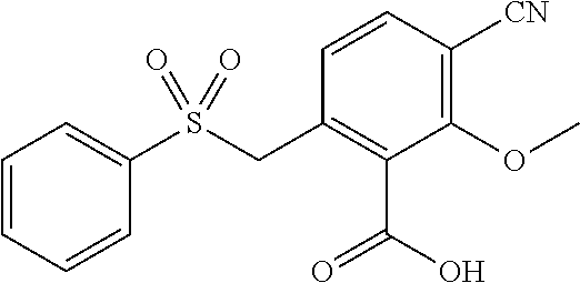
C1=CC=CC(S(CC2=C(C(=O)O)C(OC)=C([CN])C=C2)(=O)=O)=C1
